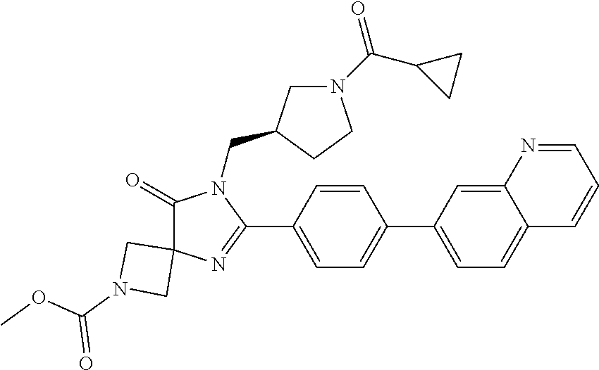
C1(=O)C2(N=C(C3=CC=C(C4=CC=C5C(=C4)N=CC=C5)C=C3)N1CC1CN(C(C3CC3)=O)CC1)CN(C(OC)=O)C2
